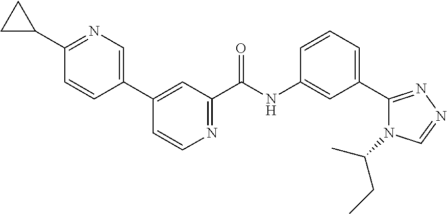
C1(C2=CN=C(C3CC3)C=C2)=CC(C(NC2=CC(C3=NN=CN3C(C)CC)=CC=C2)=O)=NC=C1
